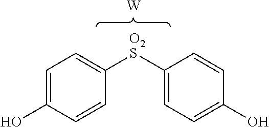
C1=C(O)C=CC([O2S]C2=CC=C(O)C=C2)=C1.[W]
